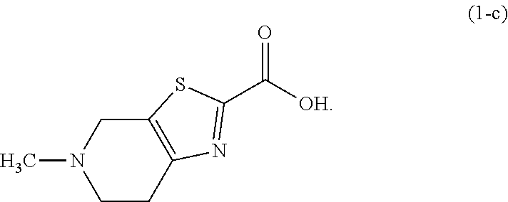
C1CC2=C(CN1C)SC(C([OH])=O)=N2
